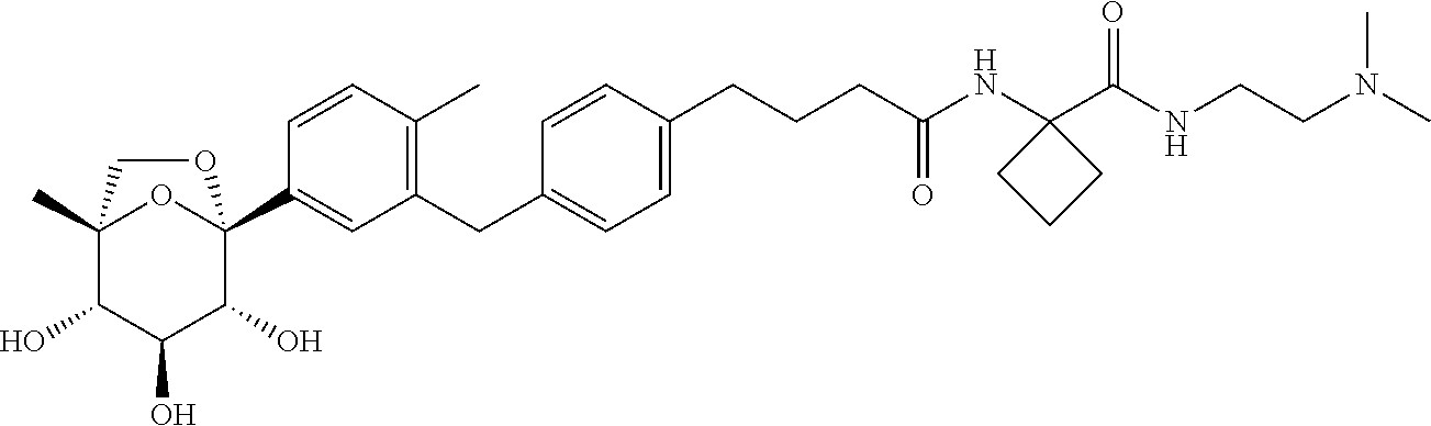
C12(C)C(O)C(O)C(O)C(C3=CC(CC4=CC=C(CCCC(NC5(C(NCCN(C)C)=O)CCC5)=O)C=C4)=C(C)C=C3)(O1)OC2
